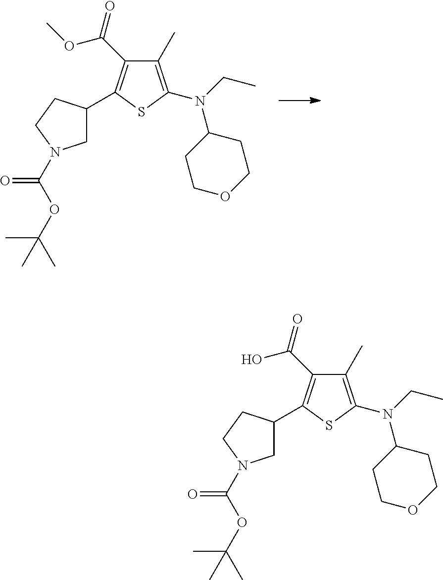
C1(C)=C(N(CC)C2CCOCC2)SC(C2CN(C(OC(C)(C)C)=O)CC2)=C1C(O)=O.C1(C)=C(N(CC)C2CCOCC2)SC(C2CN(C(OC(C)(C)C)=O)CC2)=C1C(OC)=O
